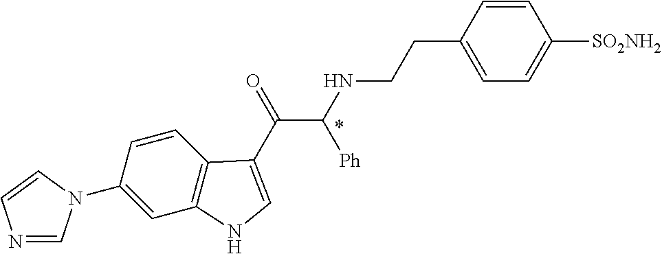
C1(N2C=NC=C2)=CC2=C(C=C1)C(C(=O)C(NCCC1=CC=C([SO2NH2])C=C1)[Ph])=CN2
